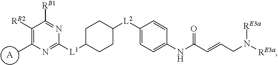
[A].C1([RB2])=C(C)N=C([L1]C2CCC([L2]C3=CC=C(NC(=O)C=CCN([RE3a])[RE3a])C=C3)CC2)N=C1[RB1]
